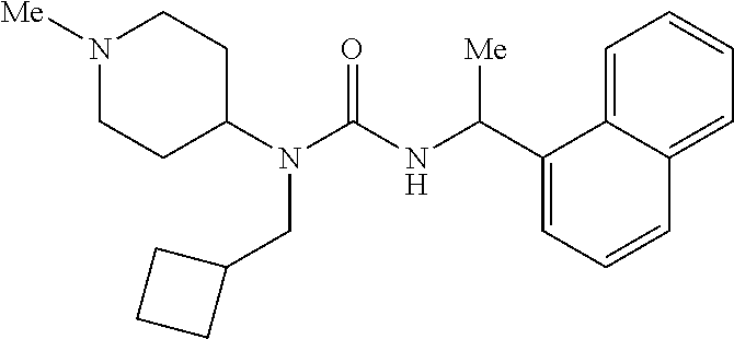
N1([Me])CCC(N(C(=O)NC(C2=CC=CC3=CC=CC=C23)[Me])CC2CCC2)CC1
